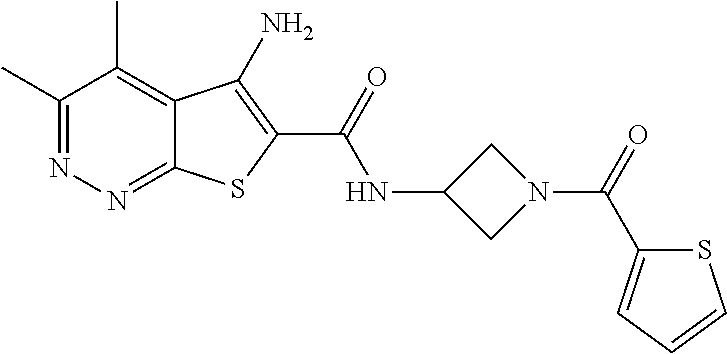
C1(C)=NN=C2C(=C1C)C(N)=C(C(=O)NC1CN(C(=O)C3=CC=CS3)C1)S2
